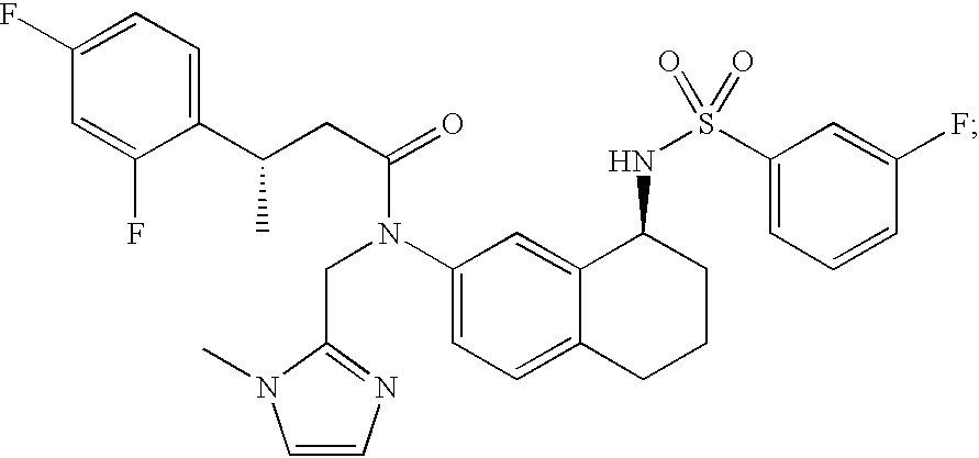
C1=C(F)C(C(CC(=O)N(C2=CC=C3C(=C2)C(NS(=O)(C2=CC=CC(F)=C2)=O)CCC3)CC2=NC=CN2C)C)=CC=C1F
